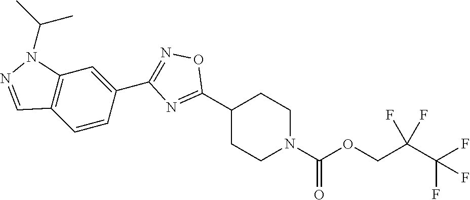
C1(C2=NC(C3=CC4=C(C=C3)C=NN4C(C)C)=NO2)CCN(C(OCC(C(F)(F)F)(F)F)=O)CC1
